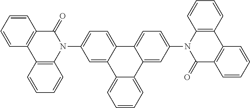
C1=C(N2C(=O)C3=C(C4=C2C=CC=C4)C=CC=C3)C=C2C(=C1)C1=CC=C(N3C(=O)C4=C(C5=C3C=CC=C5)C=CC=C4)C=C1C1=CC=CC=C21
